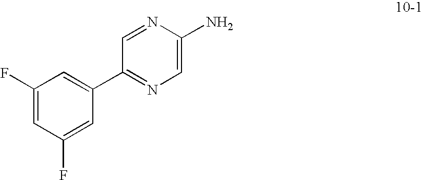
C1(F)=CC(F)=CC(C2=NC=C(N)N=C2)=C1
